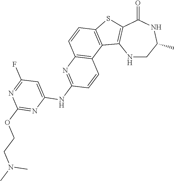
N1CC(C)NC(=O)C2=C1C1=C(S2)C=CC2=C1C=CC(NC1=CC(F)=NC(OCCN(C)C)=N1)=N2
